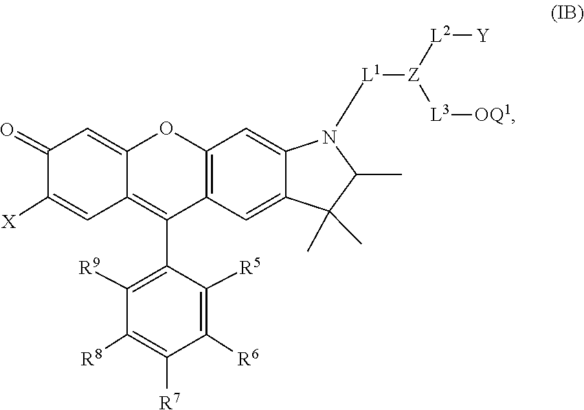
C1=C([X])C(=O)C=C2C1=C(C1=C([R9])C([R8])=C([R7])C([R6])=C1[R5])C1=C(O2)C=C2C(=C1)C(C)(C)C(C)N2[L1][Z]([L3][OQ1])[L2][Y]
